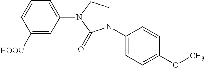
C1([HOOC])=CC(N2CCN(C3=CC=C(OC)C=C3)C2=O)=CC=C1
